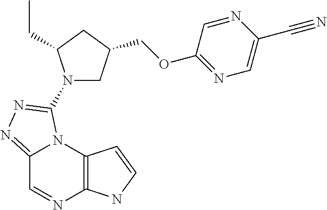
C12=NN=C(N3CC(COC4=NC=C(C#N)N=C4)CC3CC)N1C1=C(N=C2)NC=C1
